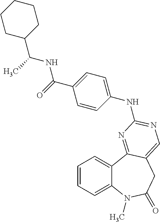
C1=CC=C2C(=C1)N(C)C(=O)CC1=CN=C(NC3=CC=C(C(=O)NC(C)C4CCCCC4)C=C3)N=C21
